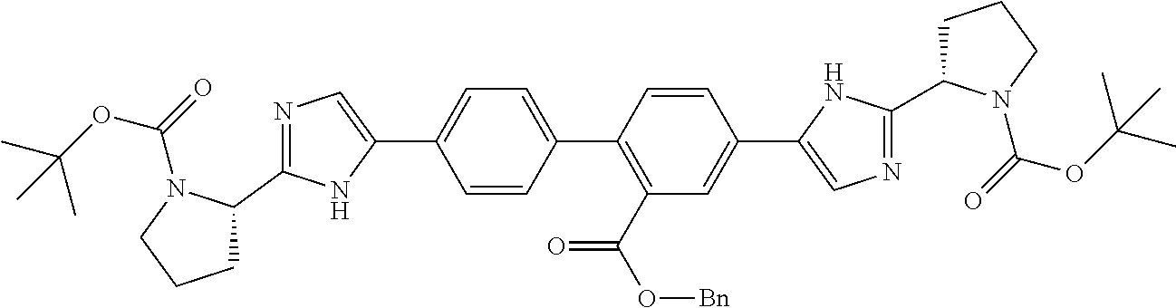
N1=C(C2CCCN2C(=O)OC(C)(C)C)NC(C2=CC=C(C3=C(C(O[Bn])=O)C=C(C4=CN=C(C5CCCN5C(=O)OC(C)(C)C)N4)C=C3)C=C2)=C1
